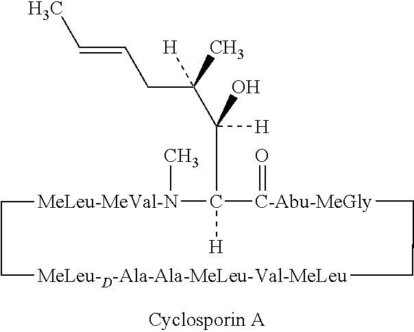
C(C1([H])[MeLeu-MeVal-N](C)CC[MeLeu-D-Ala-Ala-MeLeu-Val-MeLeu]CC[C-Abu-MeGly]1=O)([H])(C(C)(CC=CC)[H])O
